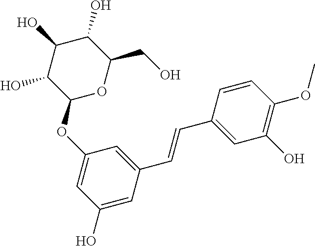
C1(OC2=CC(O)=CC(C=CC3=CC(O)=C(OC)C=C3)=C2)OC(CO)C(O)C(O)C1O
